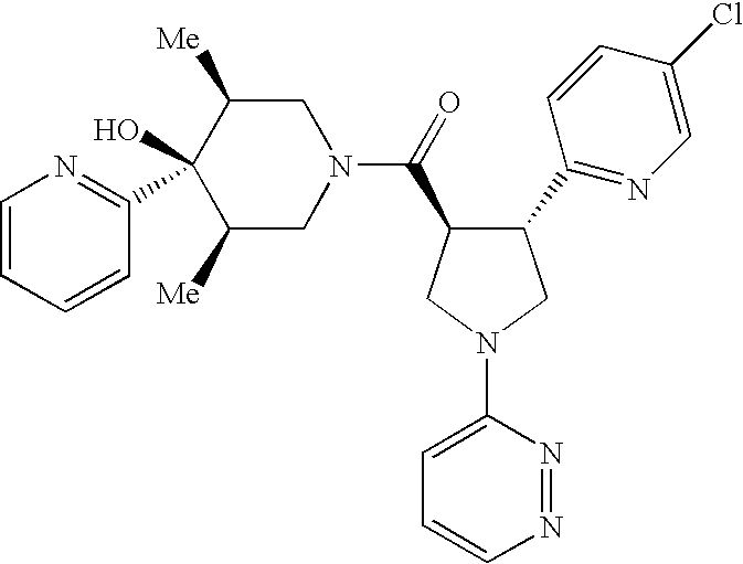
C1=CC=CC(C2(O)C([Me])CN(C(=O)C3C(C4=NC=C(Cl)C=C4)CN(C4=CC=CN=N4)C3)CC2[Me])=N1
